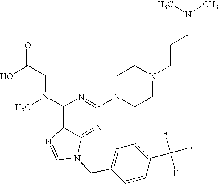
C1(N(C)CC(=O)O)=C2C(=NC(N3CCN(CCCN(C)C)CC3)=N1)N(CC1=CC=C(C(F)(F)F)C=C1)C=N2
